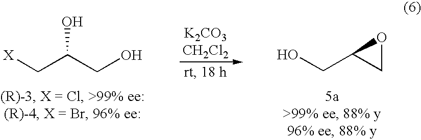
C(C(CO)O)[X].C(C1CO1)O
